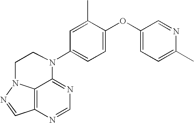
O(C1=CC=C(N2C3=NC=NC4=C3N(N=C4)CC2)C=C1C)C1=CC=C(C)N=C1
